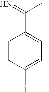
C1=CC(I)=CC=C1C(=N)C
